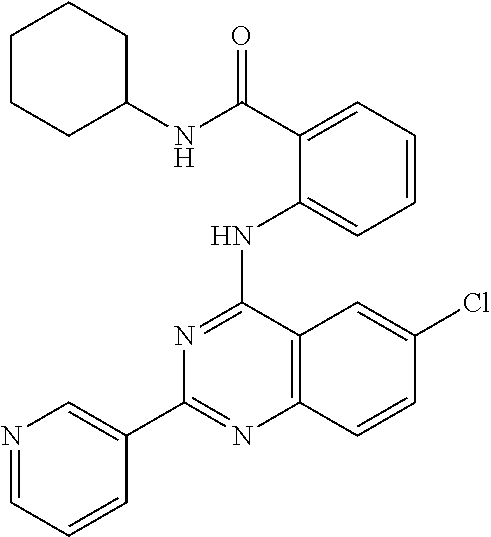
C1(C2=CN=CC=C2)=NC2=C(C(NC3=CC=CC=C3C(NC3CCCCC3)=O)=N1)C=C(Cl)C=C2
